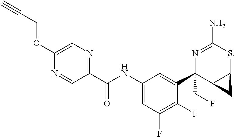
C1(C(NC2=CC(F)=C(F)C(C3(CF)C4C(SC(N)=N3)C4)=C2)=O)=NC=C(OCC#C)N=C1
